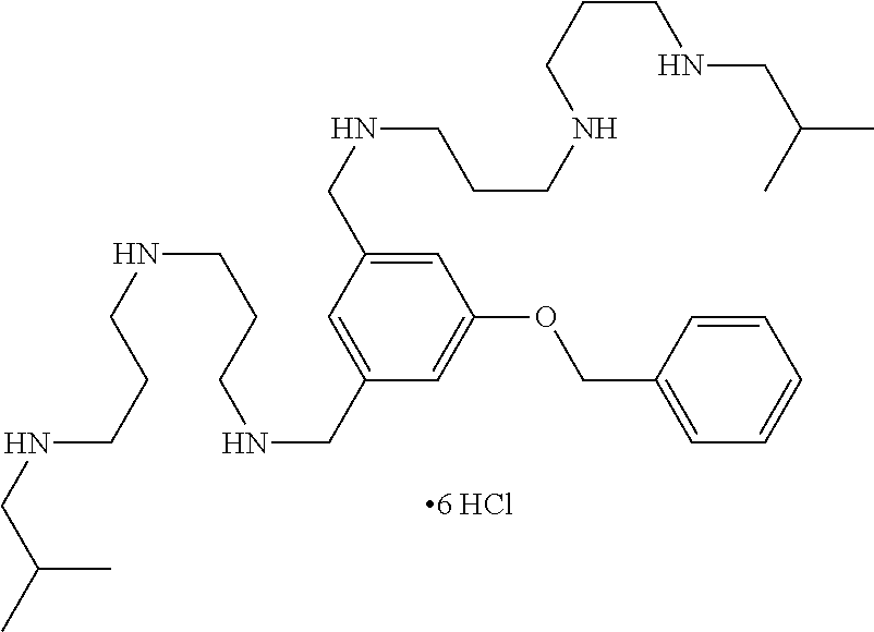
C1=C(CNCCCNCCCNCC(C)C)C=C(CNCCCNCCCNCC(C)C)C=C1OCC1=CC=CC=C1
